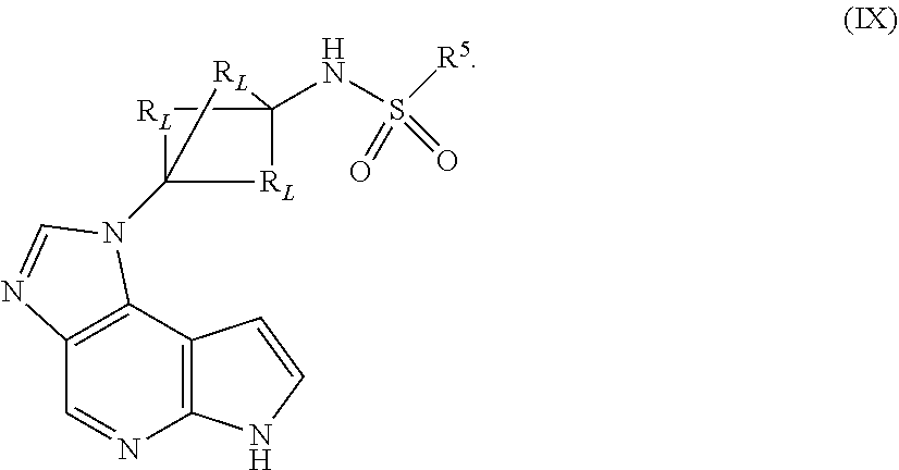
C12=C(C3=C(C=N1)N=CN3C13[RL]C(NS([R5])(=O)=O)([RL]1)[RL]3)C=CN2
